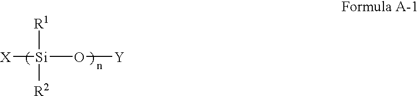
[R1][Si]([R2])(O[Y])[X]
